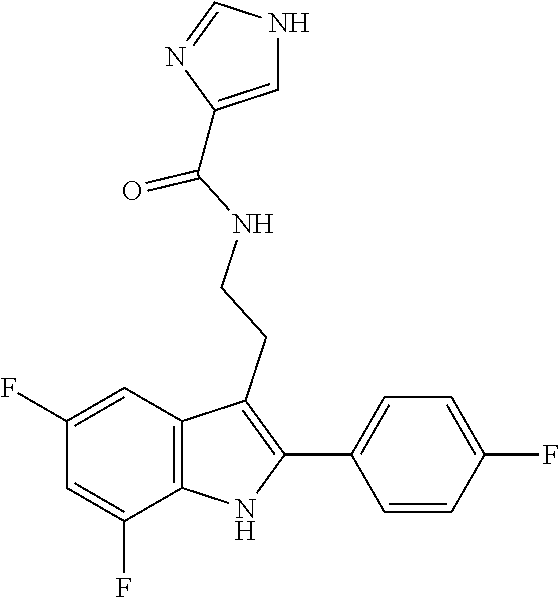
N1C=C(C(NCCC2=C(C3=CC=C(F)C=C3)NC3=C2C=C(F)C=C3F)=O)N=C1
